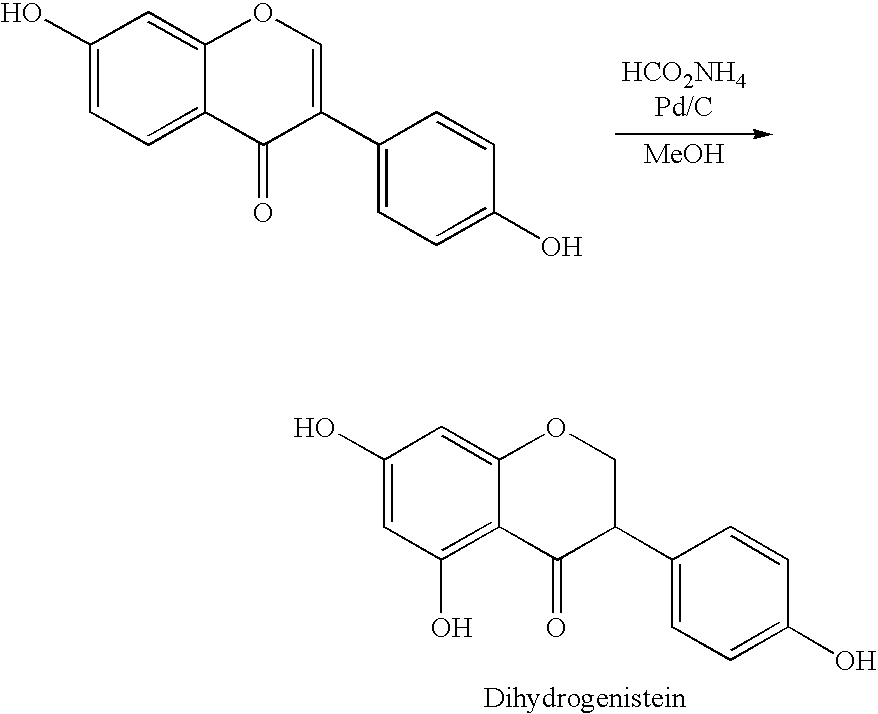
C1(O)=CC=C2C(=C1)OC=C(C1=CC=C(O)C=C1)C2=O.[HCO2NH4Pd/C].[MeOH].C1(O)=CC(O)=C2C(=C1)OCC(C1=CC=C(O)C=C1)C2=O
